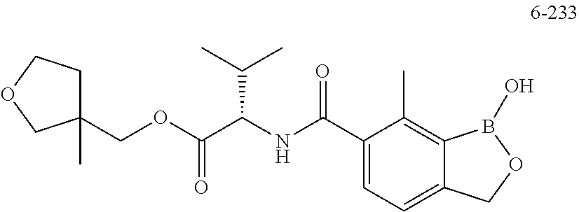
C1(COC(C(NC(C2=CC=C3C(=C2C)B(O)OC3)=O)C(C)C)=O)(C)CCOC1
